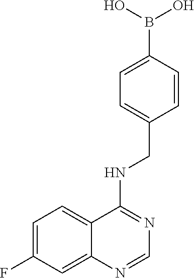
B(O)(C1=CC=C(CNC2=NC=NC3=CC(F)=CC=C23)C=C1)O
